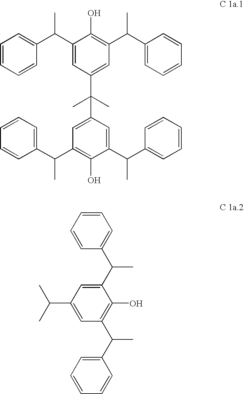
C1=CC=CC(C(C2=CC(C(C)(C)C3=CC(C(C4=CC=CC=C4)C)=C(O)C(C(C4=CC=CC=C4)C)=C3)=CC(C(C3=CC=CC=C3)C)=C2O)C)=C1.C1=CC(C(C)C2=CC(C(C)C)=CC(C(C3=CC=CC=C3)C)=C2O)=CC=C1
